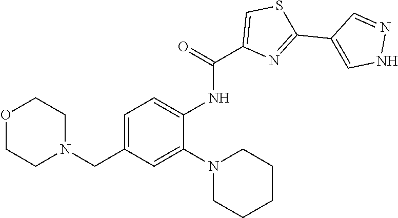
C1=C(NC(=O)C2=CSC(C3=CNN=C3)=N2)C(N2CCCCC2)=CC(CN2CCOCC2)=C1
